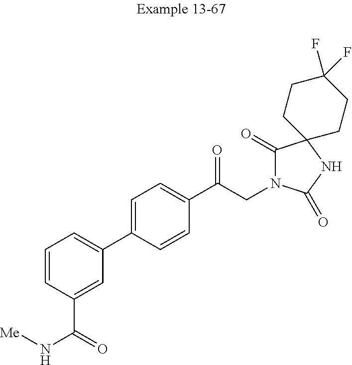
C1=CC(C(N[Me])=O)=CC(C2=CC=C(C(CN3C(=O)C4(NC3=O)CCC(F)(F)CC4)=O)C=C2)=C1
